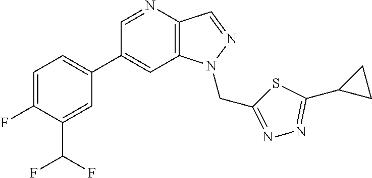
C1(C2=CC=C(F)C(C(F)F)=C2)=CC2=C(C=NN2CC2=NN=C(C3CC3)S2)N=C1
